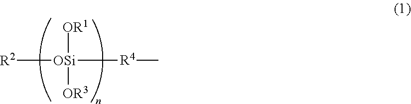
[OSi]([OR3])([OR1])([R4]C)[R2]
